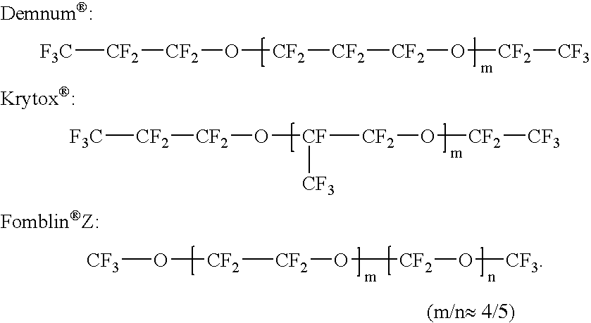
[F3C][CF2][CF2]O[CF]([CF2]O[CF2][CF3])[CF3].[CF3]O[CF2][CF2]O[CF2]O[CF3].[F3C][CF2][CF2]O[CF2][CF2][CF2]O[CF2][CF3]
